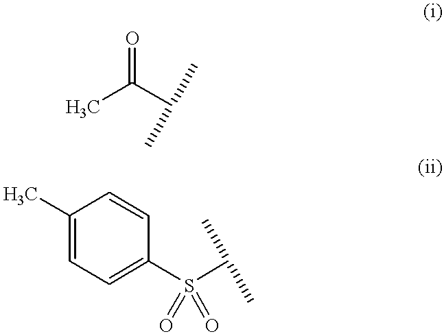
CC(C(C)C)=O.C1(C)=CC=C(S(C(C)C)(=O)=O)C=C1
